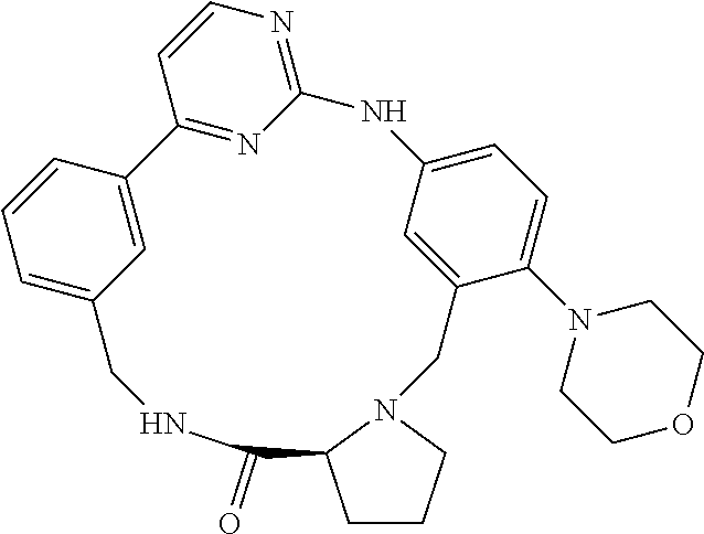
C1CCN2C1C(=O)NCC1=CC=CC(=C1)C1=NC(=NC=C1)NC1=CC=C(N3CCOCC3)C(=C1)C2
